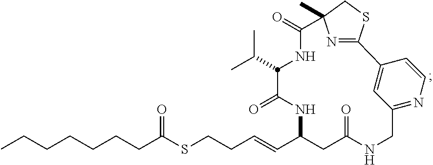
CCCCCCCC(SCCC=CC1CC(=O)NCC2=NC=CC(=C2)C2=NC(C)(C(=O)NC(C(C)C)C(=O)N1)CS2)=O
